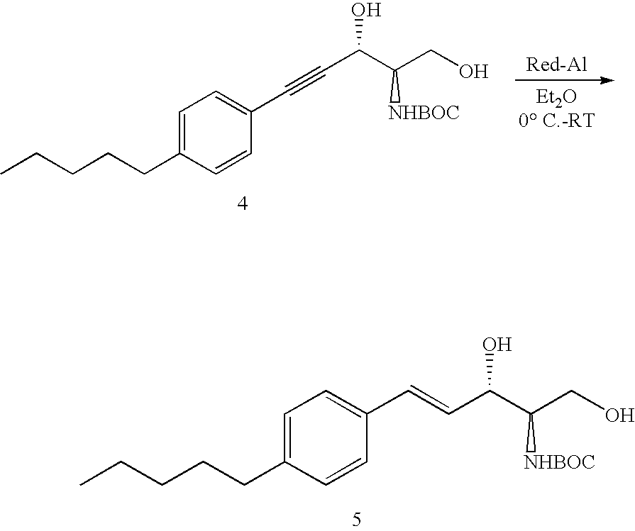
C1=C(CCCCC)C=CC(C=CC(C([NHBOC])CO)O)=C1.C1=C(CCCCC)C=CC(C#CC(O)C(CO)[NHBOC])=C1
